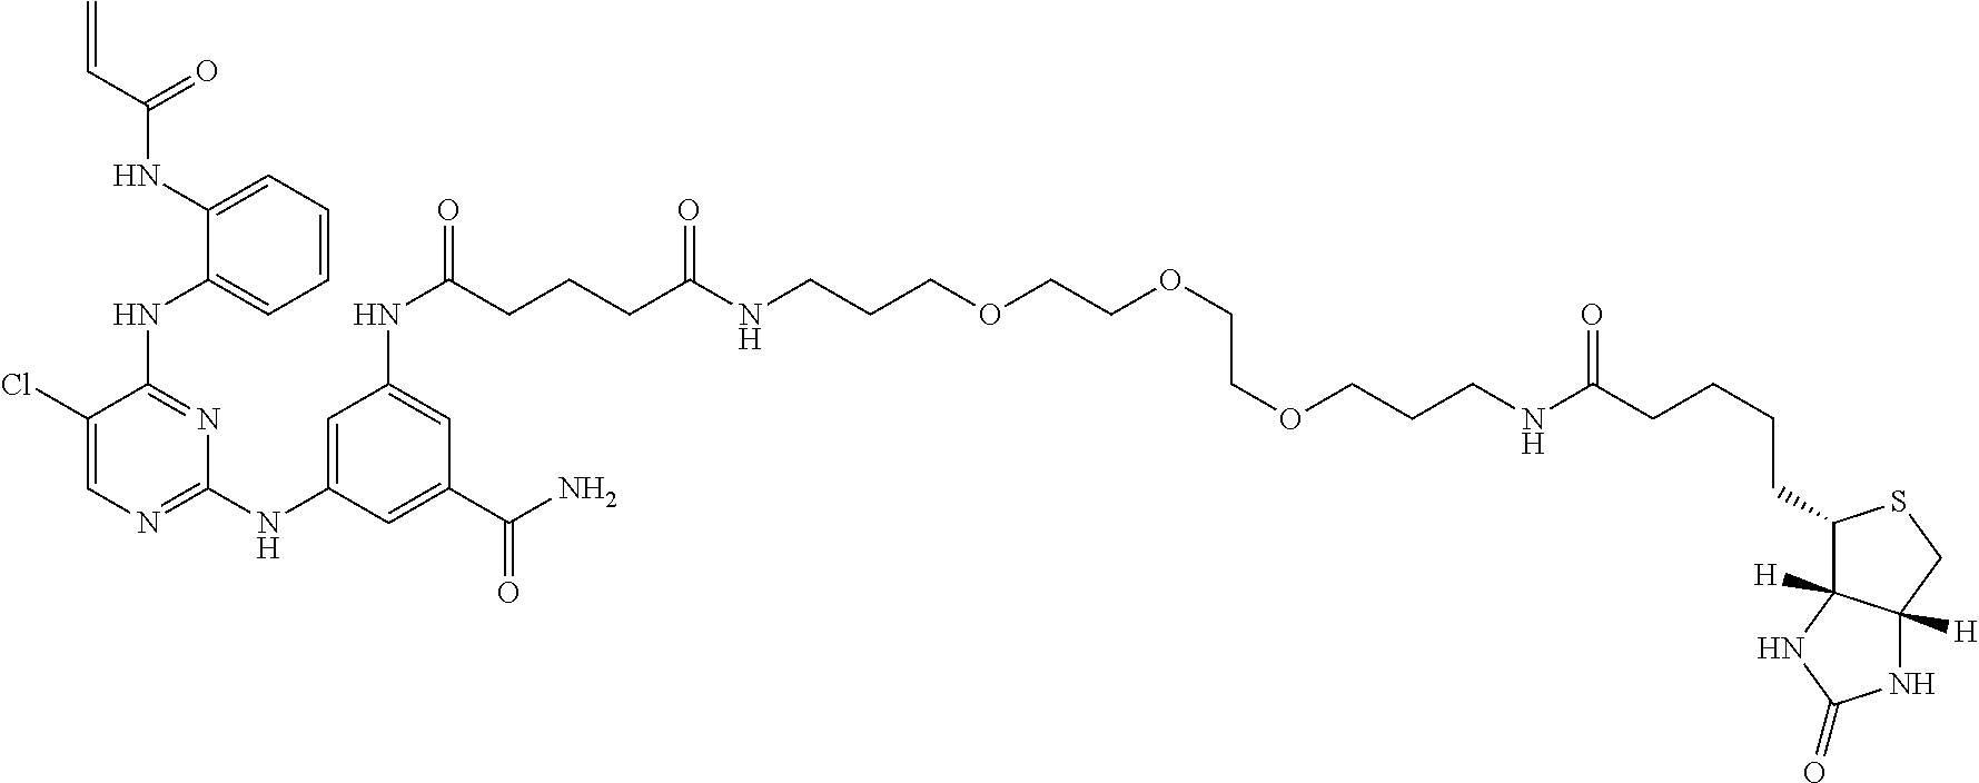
C1=CC=C(NC(=O)C=C)C(NC2=NC(NC3=CC(NC(CCCC(NCCCOCCOCCOCCCNC(=O)CCCCC4C5([H])C([H])(CS4)NC(=O)N5)=O)=O)=CC(C(=O)N)=C3)=NC=C2Cl)=C1
